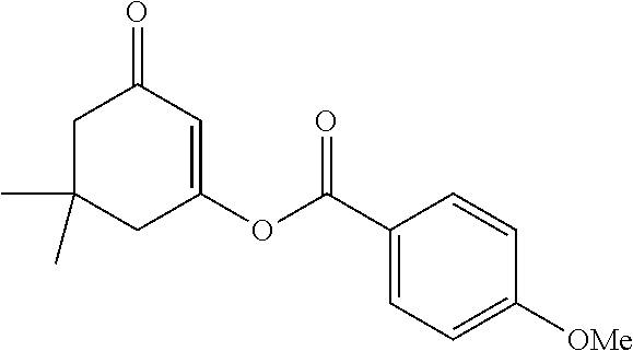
C1C(C)(C)CC(OC(C2=CC=C([OMe])C=C2)=O)=CC1=O
